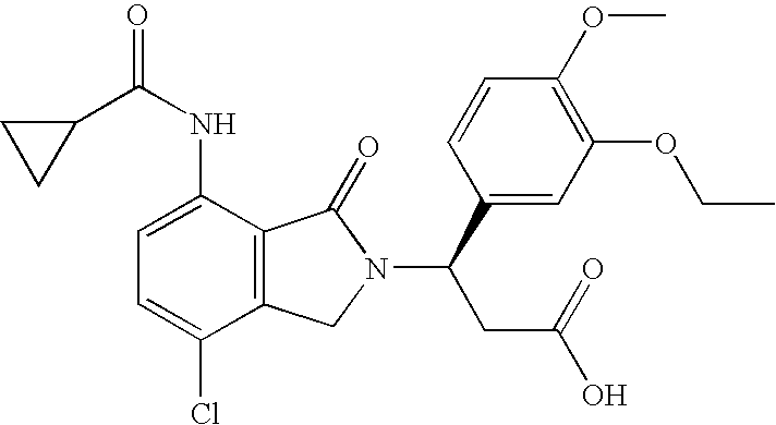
C1(C(NC2=CC=C(Cl)C3=C2C(=O)N(C(CC(O)=O)C2=CC(OCC)=C(OC)C=C2)C3)=O)CC1
